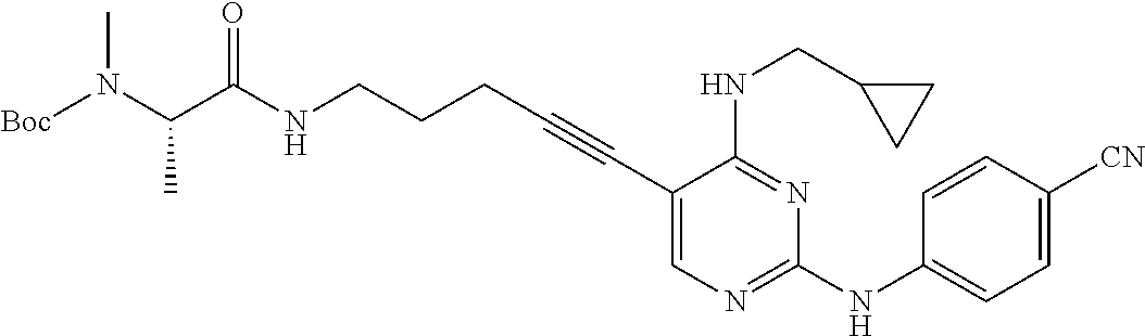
[Boc]N(C(C(NCCCC#CC1=CN=C(NC2=CC=C([CN])C=C2)N=C1NCC1CC1)=O)C)C
